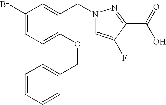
C1(Br)=CC=C(OCC2=CC=CC=C2)C(CN2C=C(F)C(C(=O)O)=N2)=C1
